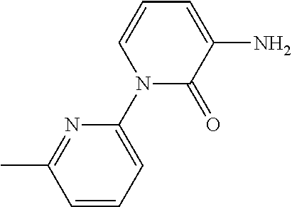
C1=CC=C(N2C(=O)C(N)=CC=C2)N=C1C
